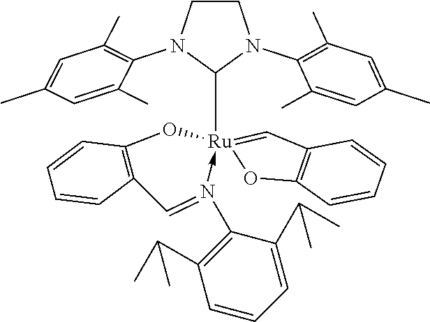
C1CN(C2=C(C)C=C(C)C=C2C)C([Ru]23(-N(C4=C(C(C)C)C=CC=C4C(C)C)=CC4=C(O2)C=CC=C4)=CC2=C(C=CC=C2)O3)N1C1=C(C)C=C(C)C=C1C
